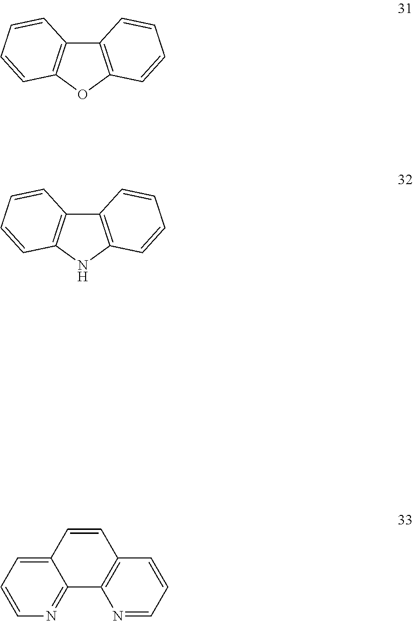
C12=C(OC3=C1C=CC=C3)C=CC=C2.C12=C(NC3=C1C=CC=C3)C=CC=C2.C12=CC=CN=C1C1=C(C=C2)C=CC=N1
